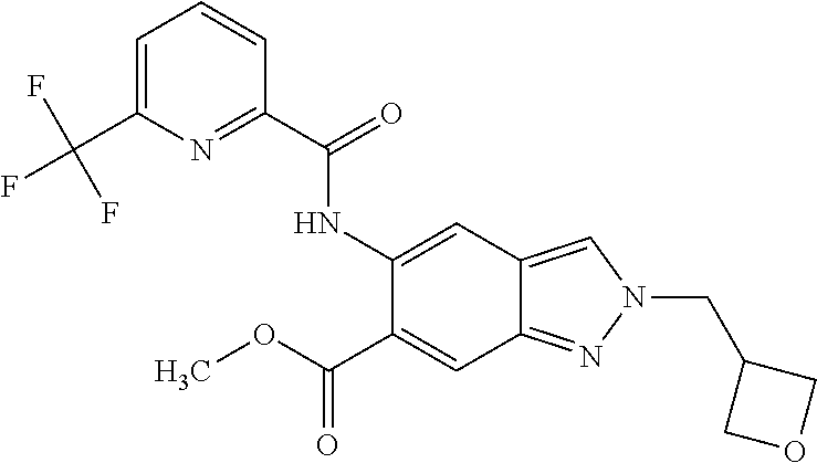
C1=C(C(F)(F)F)N=C(C(NC2=CC3=CN(CC4COC4)N=C3C=C2C(=O)OC)=O)C=C1
